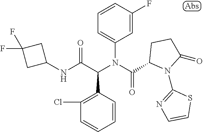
C1(NC(C(N(C(=O)C2N(C3=NC=CS3)C(=O)CC2)C2=CC=CC(F)=C2)C2=C(Cl)C=CC=C2)=O)CC(F)(F)C1
